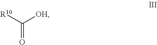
[R10]C([OH])=O
